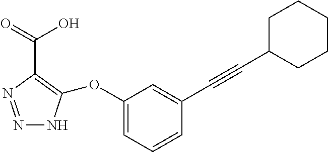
N1=NC(C(O)=O)=C(OC2=CC=CC(C#CC3CCCCC3)=C2)N1
